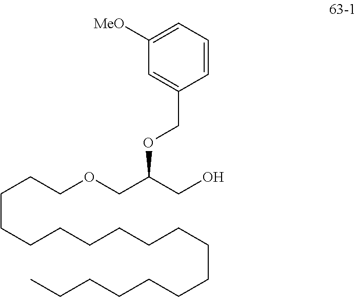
C1=CC=C([MeO])C=C1COC(CO)COCCCCCCCCCCCCCCCCCC
